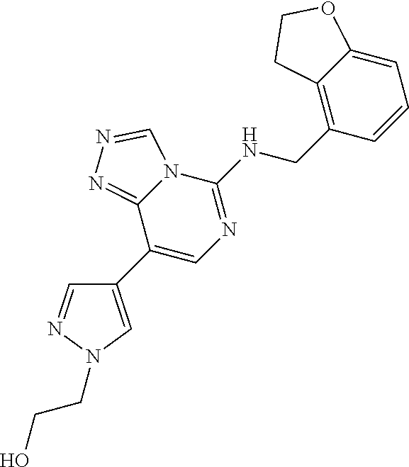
C1(C2=CN=C(NCC3=C4C(=CC=C3)OCC4)N3C2=NN=C3)=CN(CCO)N=C1
